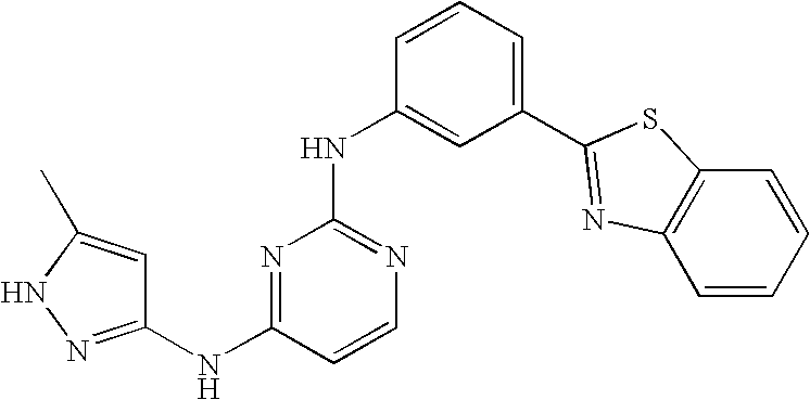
C1=CC=CC2=C1N=C(C1=CC=CC(NC3=NC=CC(NC4=NNC(C)=C4)=N3)=C1)S2
